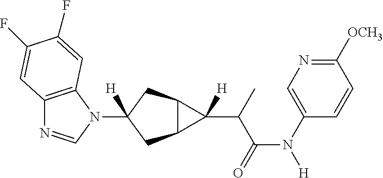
C12=C(N(C3([H])CC4C(C3)C4(C(C(N([H])C3=CN=C([OCH3])C=C3)=O)C)[H])C=N1)C=C(F)C(F)=C2
